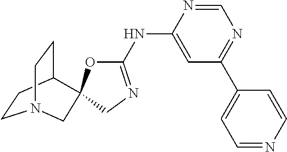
C1=NC(NC2=NCC3(O2)C2CCN(CC2)C3)=CC(C2=CC=NC=C2)=N1
